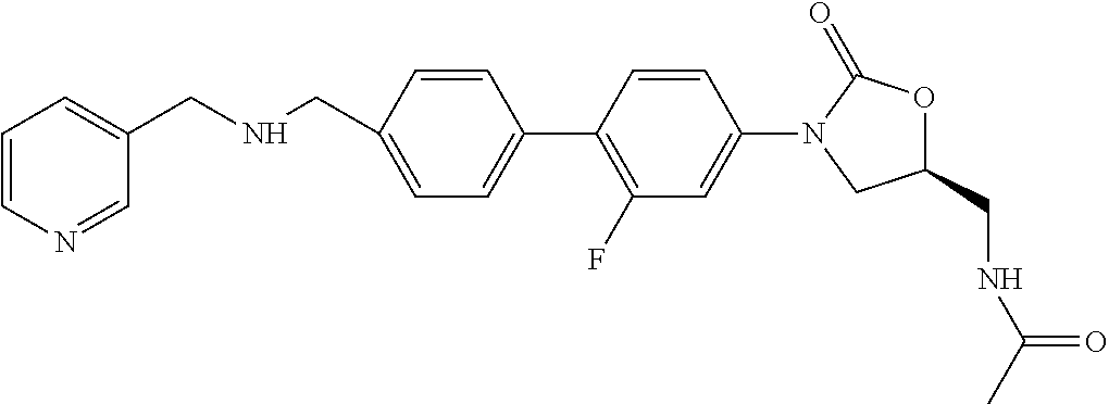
C1(CNCC2=CC=CN=C2)=CC=C(C2=C(F)C=C(N3CC(CNC(C)=O)OC3=O)C=C2)C=C1
